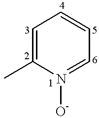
C1=C(C)N([O-])=CC=C1
